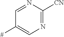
C1=NC([CN])=NC=C1[#]
